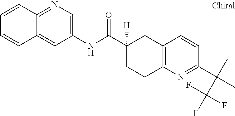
C1=CC2=C(N=C1C(C)(C)C(F)(F)F)CCC(C(NC1=CN=C3C(=C1)C=CC=C3)=O)([H])C2
